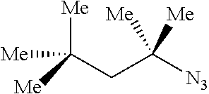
C(CC([N3])([Me])[Me])([Me])([Me])[Me]
